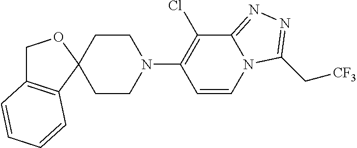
C12(CCN(C3=C(Cl)C4=NN=C(C[CF3])N4C=C3)CC1)OCC1=C2C=CC=C1
